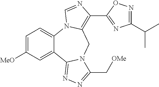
C1=C([MeO])C=C2C(=C1)N1C(=C(C3=NC(C(C)C)=NO3)N=C1)CN1C2=NN=C1C[OMe]
